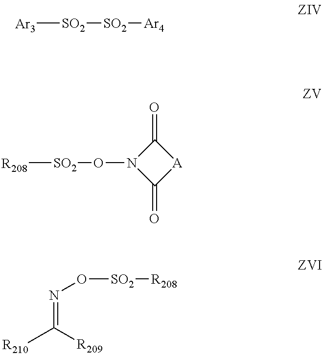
[Ar3][SO2][SO2][Ar4].[R208][SO2]ON1C(=O)[A]C1=O.N(=C([R209])[R210])O[SO2][R208]
